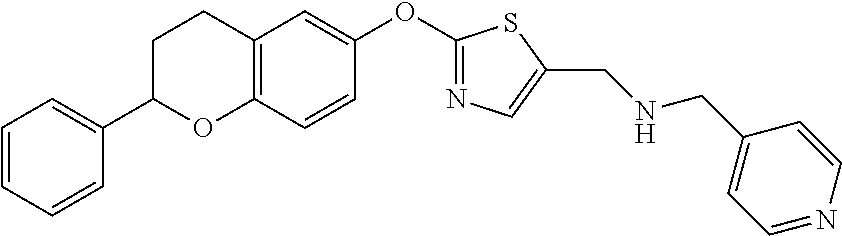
C1=CC=CC(C2OC3=C(CC2)C=C(OC2=NC=C(CNCC4=CC=NC=C4)S2)C=C3)=C1
